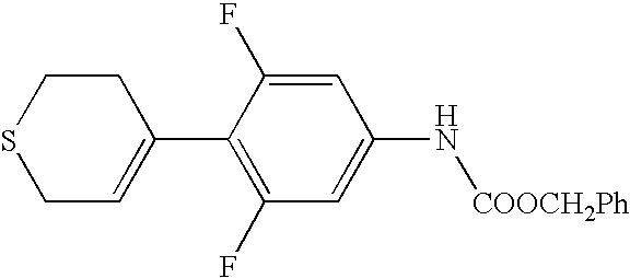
C1C=C(C2=C(F)C=C(N[COOCH2Ph])C=C2F)CCS1
